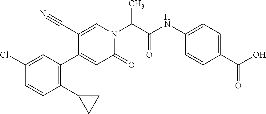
C1(Cl)=CC(C2=CC(=O)N(C(C(NC3=CC=C(C(O)=O)C=C3)=O)C)C=C2C#N)=C(C2CC2)C=C1
